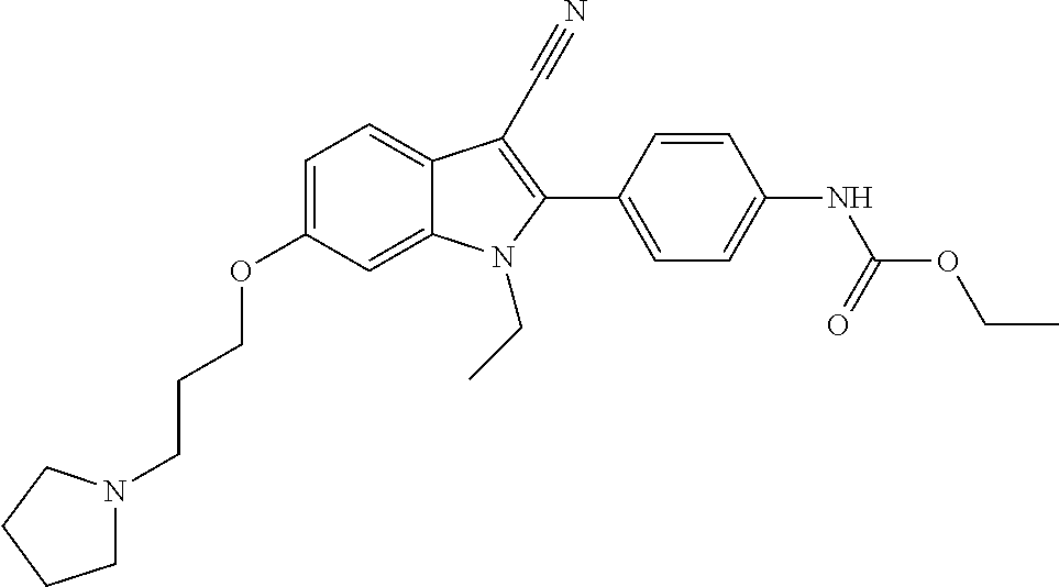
C1=C2C(=CC=C1OCCCN1CCCC1)C(C#N)=C(C1=CC=C(NC(=O)OCC)C=C1)N2CC
